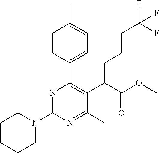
C1CCCN(C2=NC(C3=CC=C(C)C=C3)=C(C(C(OC)=O)CCCC(F)(F)F)C(C)=N2)C1
